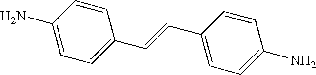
C1=C(C=CC2=CC=C(N)C=C2)C=CC(N)=C1
